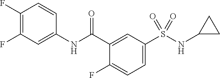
C1(F)=C(F)C=C(NC(C2=CC(S(NC3CC3)(=O)=O)=CC=C2F)=O)C=C1
